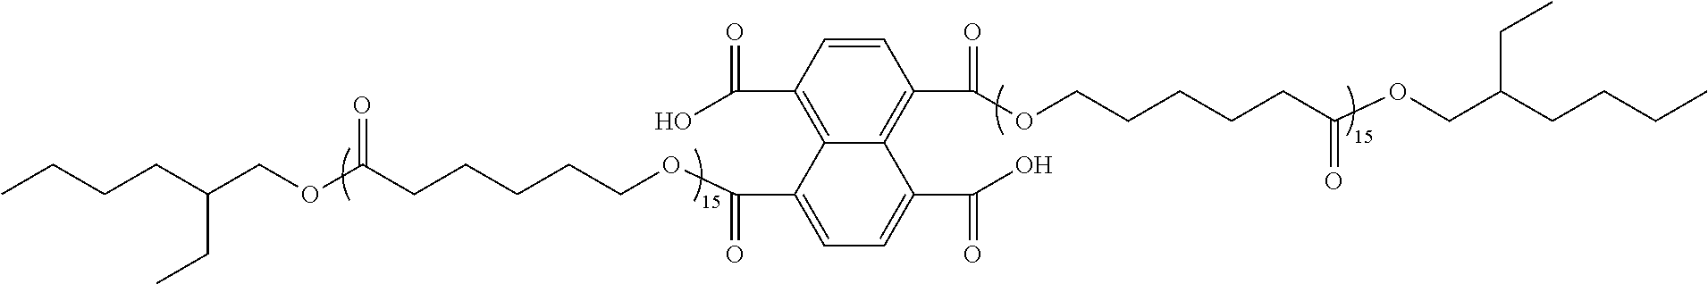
CCCCC(COC(CCCCCOC(=O)C1=CC=C(C(O)=O)C2=C(C(OCCCCCC(OCC(CCCC)CC)=O)=O)C=CC(C(O)=O)=C21)=O)CC
